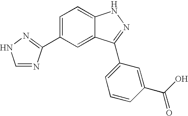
C1=C(C2=NNC=N2)C=C2C(=C1)NN=C2C1=CC=CC(C(O)=O)=C1
